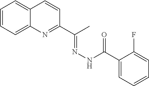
C1=CC=C2C(=C1)C=CC(C(C)=NNC(C1=CC=CC=C1F)=O)=N2
